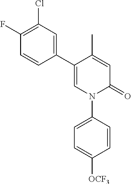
C1=C(C)C(C2=CC(Cl)=C(F)C=C2)=CN(C2=CC=C([OCF3])C=C2)C1=O
